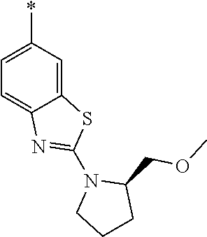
C12=CC(*)=CC=C1N=C(N1CCCC1COC)S2
